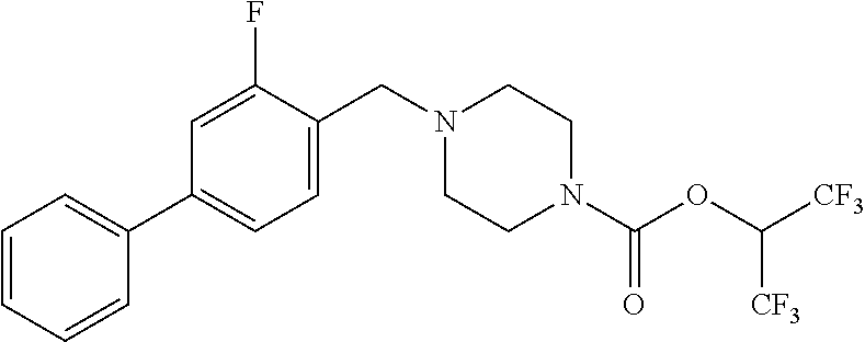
C1=CC=CC(C2=CC=C(CN3CCN(C(OC([CF3])[CF3])=O)CC3)C(F)=C2)=C1
